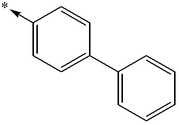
C1(->*)=CC=C(C2=CC=CC=C2)C=C1
